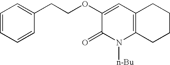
C1=CC=CC(CCOC2=CC3=C(N([n-Bu])C2=O)CCCC3)=C1
